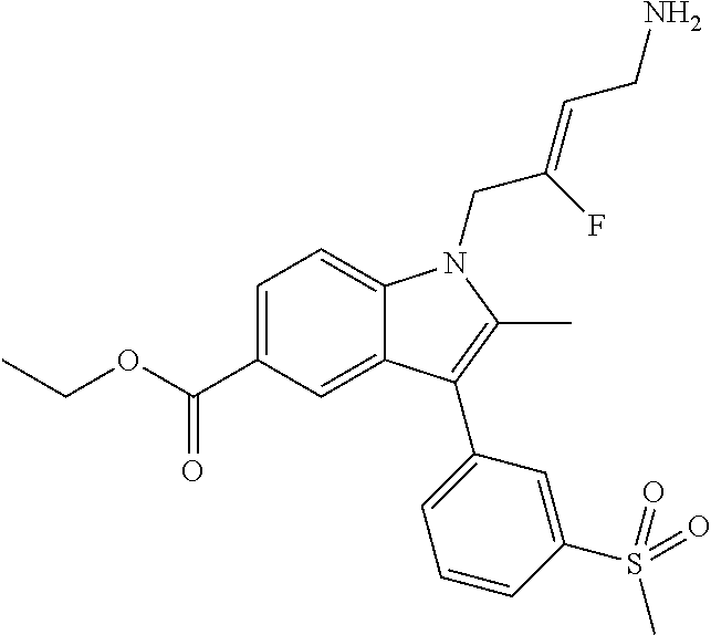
C1=C(C(OCC)=O)C=C2C(=C1)N(CC(=CCN)F)C(C)=C2C1=CC=CC(S(C)(=O)=O)=C1
